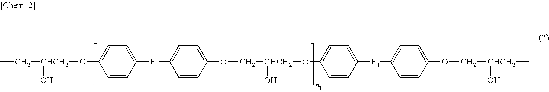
CC[CHCH2](OC1=CC=C([E1]C2=CC=C(OC[CHCH2](OC3=CC=C([E1]C4=CC=C(OC[CHCH2](O)C)C=C4)C=C3)O)C=C2)C=C1)O
